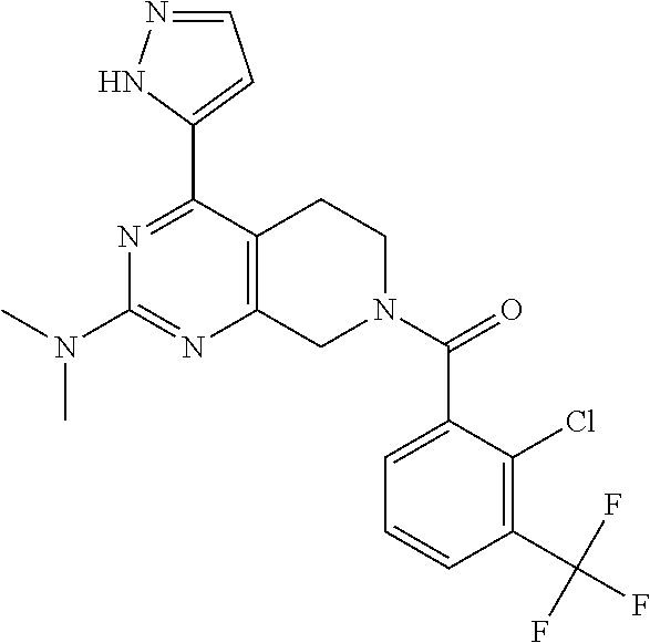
N1=C(C2=CC=NN2)C2=C(N=C1N(C)C)CN(C(C1=CC=CC(C(F)(F)F)=C1Cl)=O)CC2
